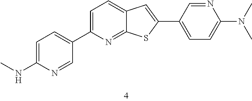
C1=C(NC)N=CC(C2=CC=C3C(=N2)SC(C2=CC=C(N(C)C)N=C2)=C3)=C1
